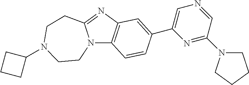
N12C3=C(N=C1CCN(C1CCC1)CC2)C=C(C1=CN=CC(N2CCCC2)=N1)C=C3
